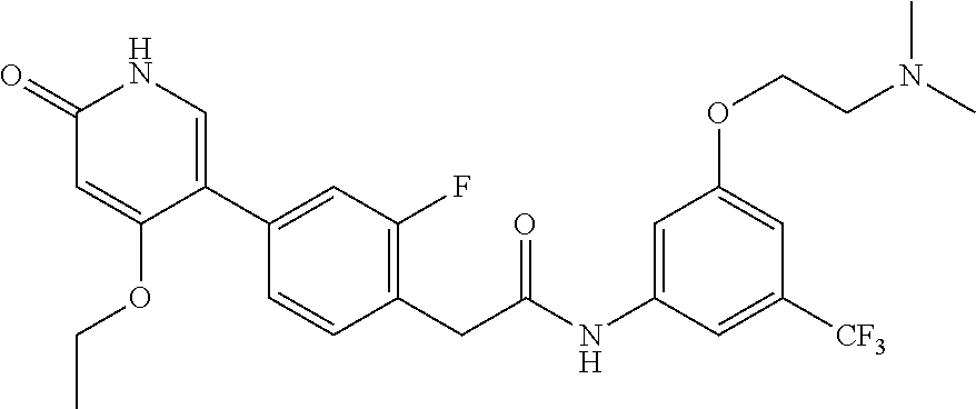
C1(=O)C=C(OCC)C(C2=CC(F)=C(CC(NC3=CC(OCCN(C)C)=CC([CF3])=C3)=O)C=C2)=CN1
